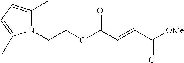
N1(CCOC(C=CC([OMe])=O)=O)C(C)=CC=C1C
